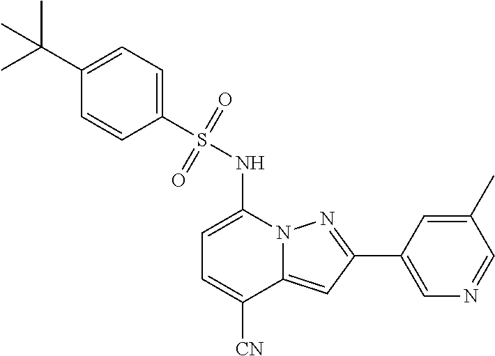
C1=C(NS(C2=CC=C(C(C)(C)C)C=C2)(=O)=O)N2C(=CC(C3=CN=CC(C)=C3)=N2)C([CN])=C1
